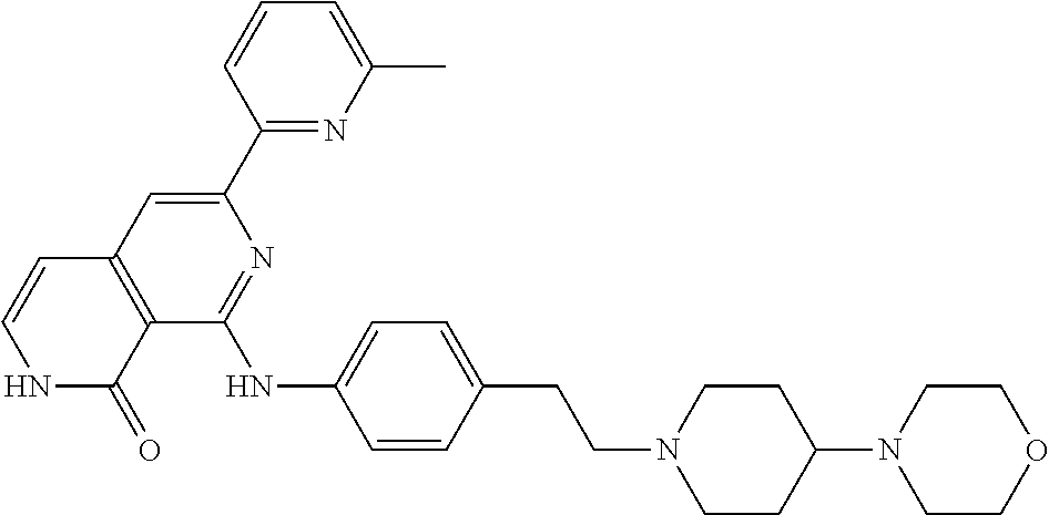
N1(CCC2=CC=C(NC3=NC(C4=NC(C)=CC=C4)=CC4=C3C(=O)NC=C4)C=C2)CCC(N2CCOCC2)CC1
